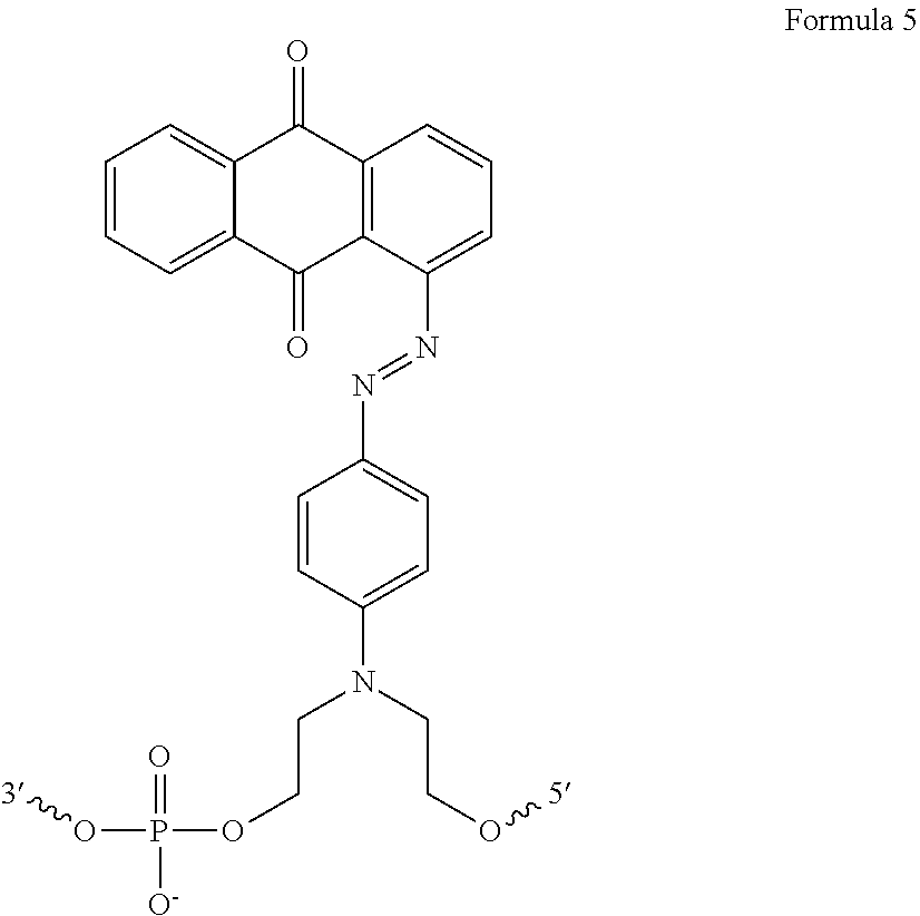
C1=CC=C2C(=C1)C(=O)C1=C(C2=O)C(N=NC2=CC=C(N(CCO[5])CCOP(=O)(O[3])[O-])C=C2)=CC=C1
